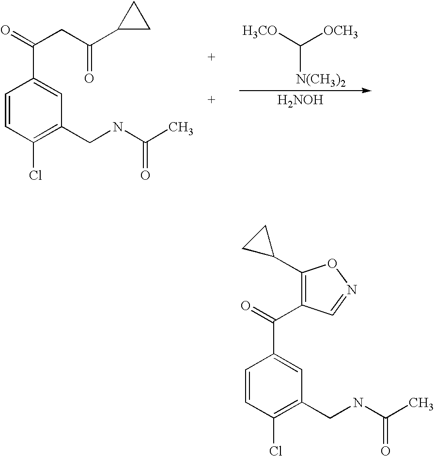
C1=CC(Cl)=C(CNC(=O)C)C=C1C(=O)CC(C1CC1)=O.C([N(CH3)2])([OCH3])[H3CO].[H2NOH].C1=CC(Cl)=C(CNC(=O)C)C=C1C(=O)C1=C(C2CC2)ON=C1
